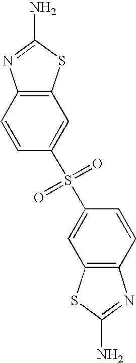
C1=CC(S(C2=CC3=C(C=C2)N=C(N)S3)(=O)=O)=CC2=C1N=C(N)S2
